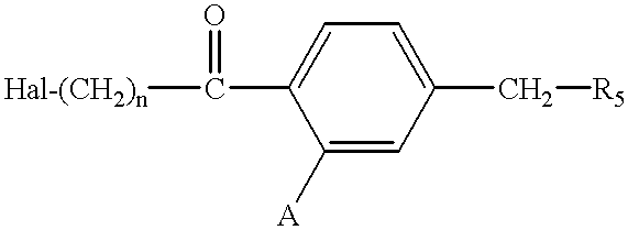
C1([A])=CC(C[R5])=CC=C1C(=O)[Hal-(CH2)n]
